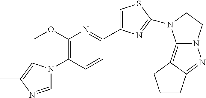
C1=NC(C)=CN1C1=C(OC)N=C(C2=CSC(N3C4=C5C(=NN4CC3)CCC5)=N2)C=C1
